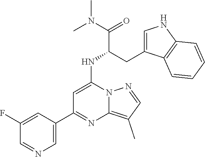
C1(C)=C2N(N=C1)C(NC(CC1=CNC3=C1C=CC=C3)C(N(C)C)=O)=CC(C1=CN=CC(F)=C1)=N2
